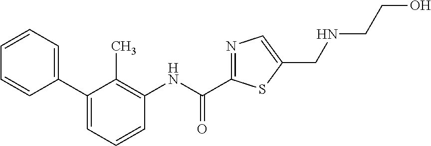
C1(C2=CC=CC=C2)=CC=CC(NC(C2=NC=C(CNCCO)S2)=O)=C1C
